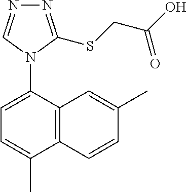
C12=C(C(N3C=NN=C3SCC(O)=O)=CC=C1C)C=C(C)C=C2
